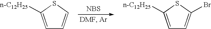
C1=C([n-C12H25])SC=C1.C1=C([n-C12H25])SC(Br)=C1.[NBS]
